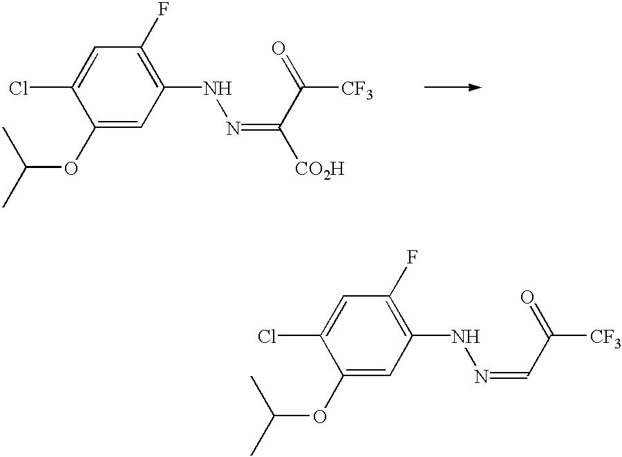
C1(OC(C)C)=CC(NN=CC(=O)[CF3])=C(F)C=C1Cl.C1(OC(C)C)=CC(NN=C([CO2H])C(=O)[CF3])=C(F)C=C1Cl
